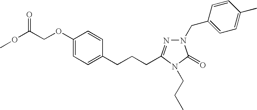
C1(OCC(=O)OC)=CC=C(CCCC2=NN(CC3=CC=C(C)C=C3)C(=O)N2CCC)C=C1
